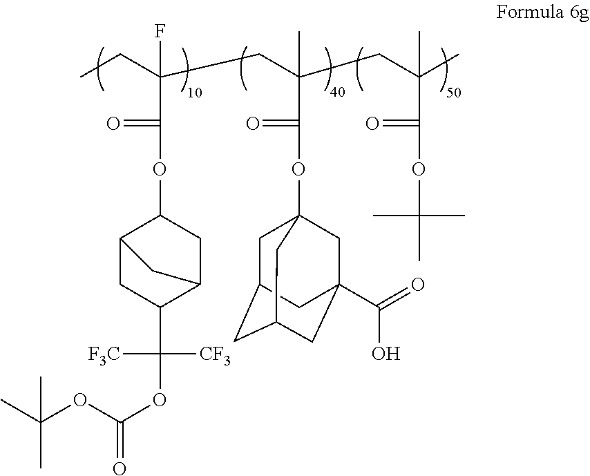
CCC(CC(CC(C)(C)C(=O)OC(C)(C)C)(C)C(=O)OC12CC3CC(CC(C(O)=O)(C1)C3)C2)(C(=O)OC1C2CC(C([F3C])([CF3])OC(OC(C)(C)C)=O)C(C1)C2)F
